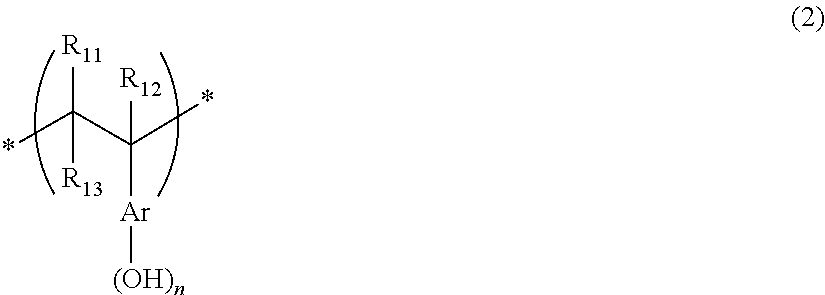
*C(C(*)([Ar][(OH)n])[R12])([R11])[R13]
